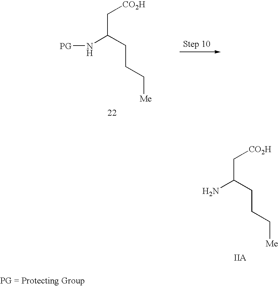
N(C(CCC[Me])C[CO2H])[PG].NC(CCC[Me])C[CO2H]
